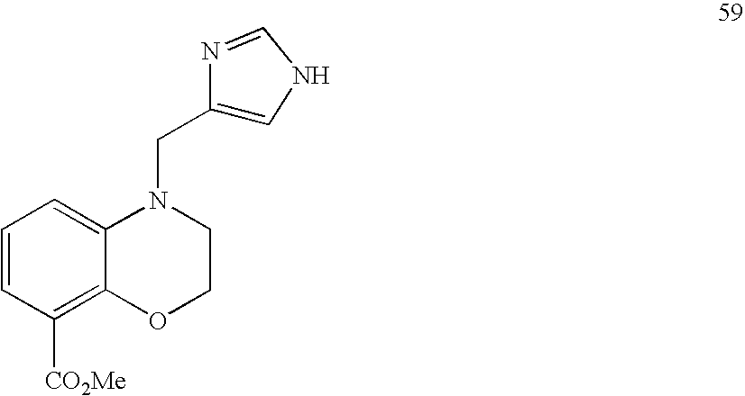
C1=CC=C2C(=C1[CO2Me])OCCN2CC1=CNC=N1
